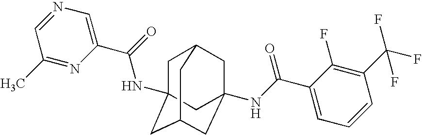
C1C2(NC(C3=CN=CC(C)=N3)=O)CC3CC(NC(C4=CC=CC(C(F)(F)F)=C4F)=O)(CC1C3)C2
